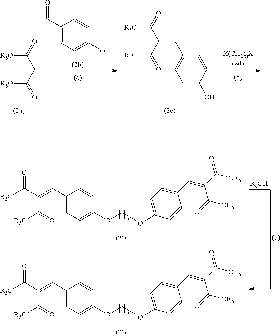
C1(C=C(C([R5O])=O)C([R5O])=O)=CC=C(OCOC2=CC=C(C=C(C([OR5])=O)C(=O)[OR5])C=C2)C=C1.C1(C=C(C([R5O])=O)C([R5O])=O)=CC=C(OCOC2=CC=C(C=C(C([OR5])=O)C(=O)[OR5])C=C2)C=C1.[R8OH].C([R5O])(C(C([R5O])=O)=CC1=CC=C(O)C=C1)=O.C1(C=O)=CC=C(O)C=C1.C([R5O])(CC([R5O])=O)=O
